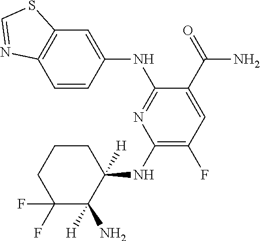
C1=CC(NC2=NC(NC3([H])CCCC(F)(F)C3(N)[H])=C(F)C=C2C(=O)N)=CC2=C1N=CS2
